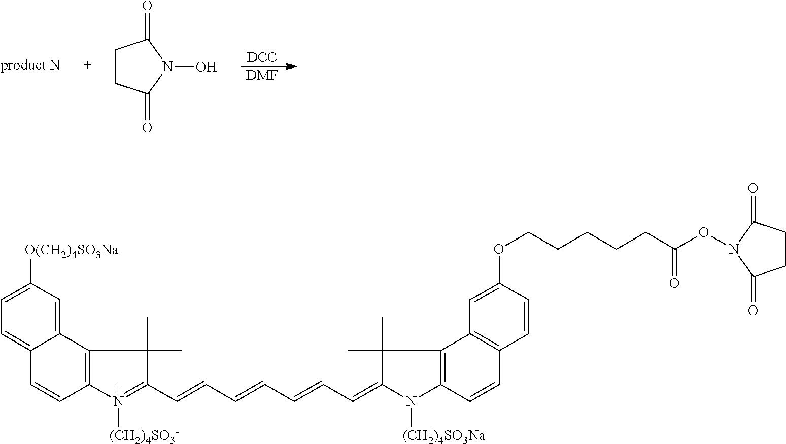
C1=C([O(CH2)4SO3Na])C=C2C(=C1)C=CC1=C2C(C)(C)C(C=CC=CC=CC=C2N([(CH2)4SO3Na])C3=C(C2(C)C)C2=C(C=C3)C=CC(OCCCCCC(ON3C(=O)CCC3=O)=O)=C2)=N1[(CH2)4SO3-].C1CC(=O)N(O)C1=O.[DCC].[DMF]
